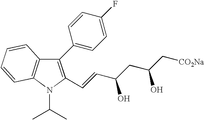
N1(C(C)C)C(C=CC(CC(C[CO2Na])O)O)=C(C2=CC=C(F)C=C2)C2=C1C=CC=C2
